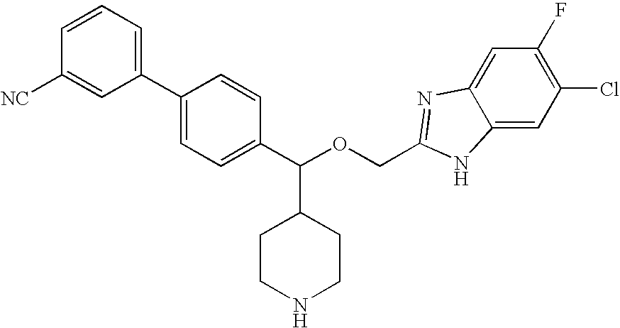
C1=CC=C(C2=CC=C(C(OCC3=NC4=CC(F)=C(Cl)C=C4N3)C3CCNCC3)C=C2)C=C1[NC]
